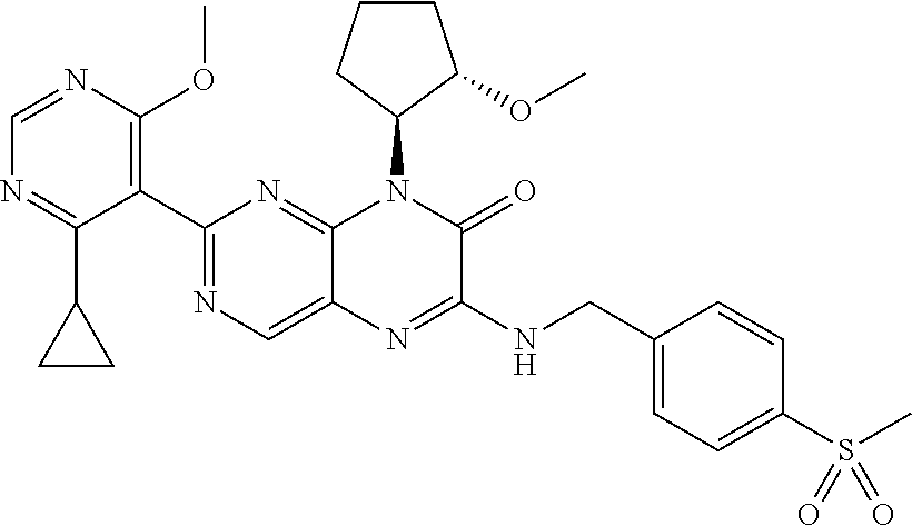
C1=NC(OC)=C(C2=NC=C3C(=N2)N(C2CCCC2OC)C(=O)C(NCC2=CC=C(S(=O)(=O)C)C=C2)=N3)C(C2CC2)=N1
